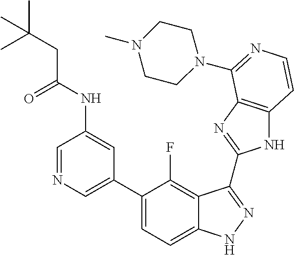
C1=C(C2=CC=C3C(=C2F)C(C2=NC4=C(N2)C=CN=C4N2CCN(C)CC2)=NN3)C=C(NC(CC(C)(C)C)=O)C=N1
